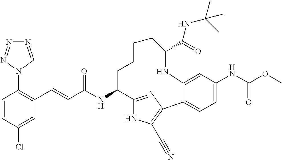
C(C(NC1C2=NC(=C(C#N)N2)C2=CC=C(NC(OC)=O)C=C2NC(C(NC(C)(C)C)=O)CCCC1)=O)=CC1=C(N2C=NN=N2)C=CC(Cl)=C1
